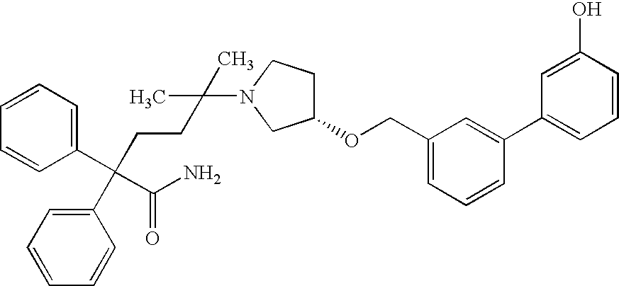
C1(C(CCC(C)(C)N2CC(OCC3=CC=CC(C4=CC=CC(O)=C4)=C3)CC2)(C2=CC=CC=C2)C(N)=O)=CC=CC=C1
